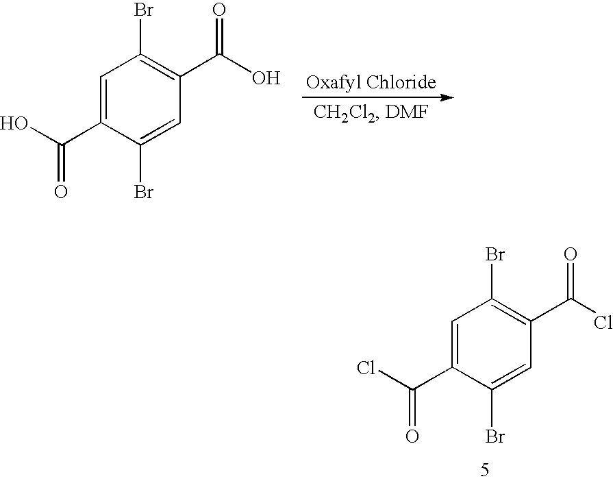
C1=C(C(Cl)=O)C(Br)=CC(C(Cl)=O)=C1Br.C1=C(C(O)=O)C(Br)=CC(C(O)=O)=C1Br
